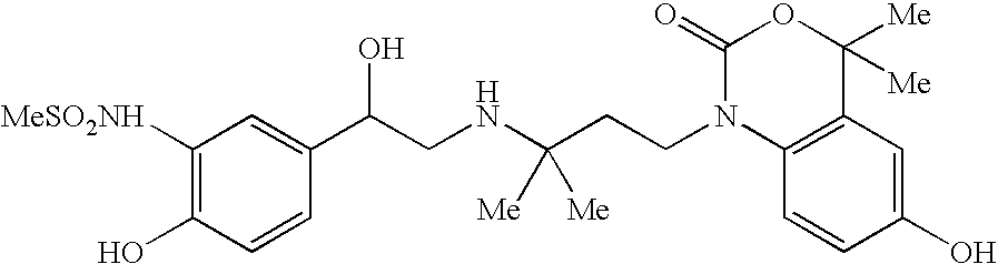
C1([MeSO2NH])=C(O)C=CC(C(CNC(CCN2C3=C(C=C(O)C=C3)C([Me])([Me])OC2=O)([Me])[Me])O)=C1
